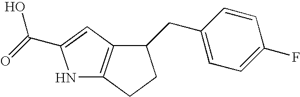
N1C2=C(C=C1C(=O)O)C(CC1=CC=C(F)C=C1)CC2
